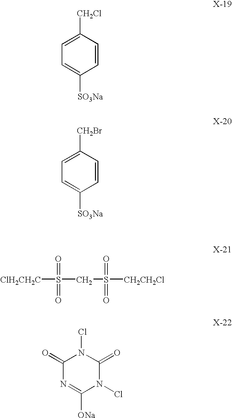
C1([CH2Cl])=CC=C([SO3Na])C=C1.C1([CH2Br])=CC=C([SO3Na])C=C1.[ClH2CH2C]S(CS([CH2CH2Cl])(=O)=O)(=O)=O.C1(=O)N=C([ONa])N(Cl)C(=O)N1Cl
